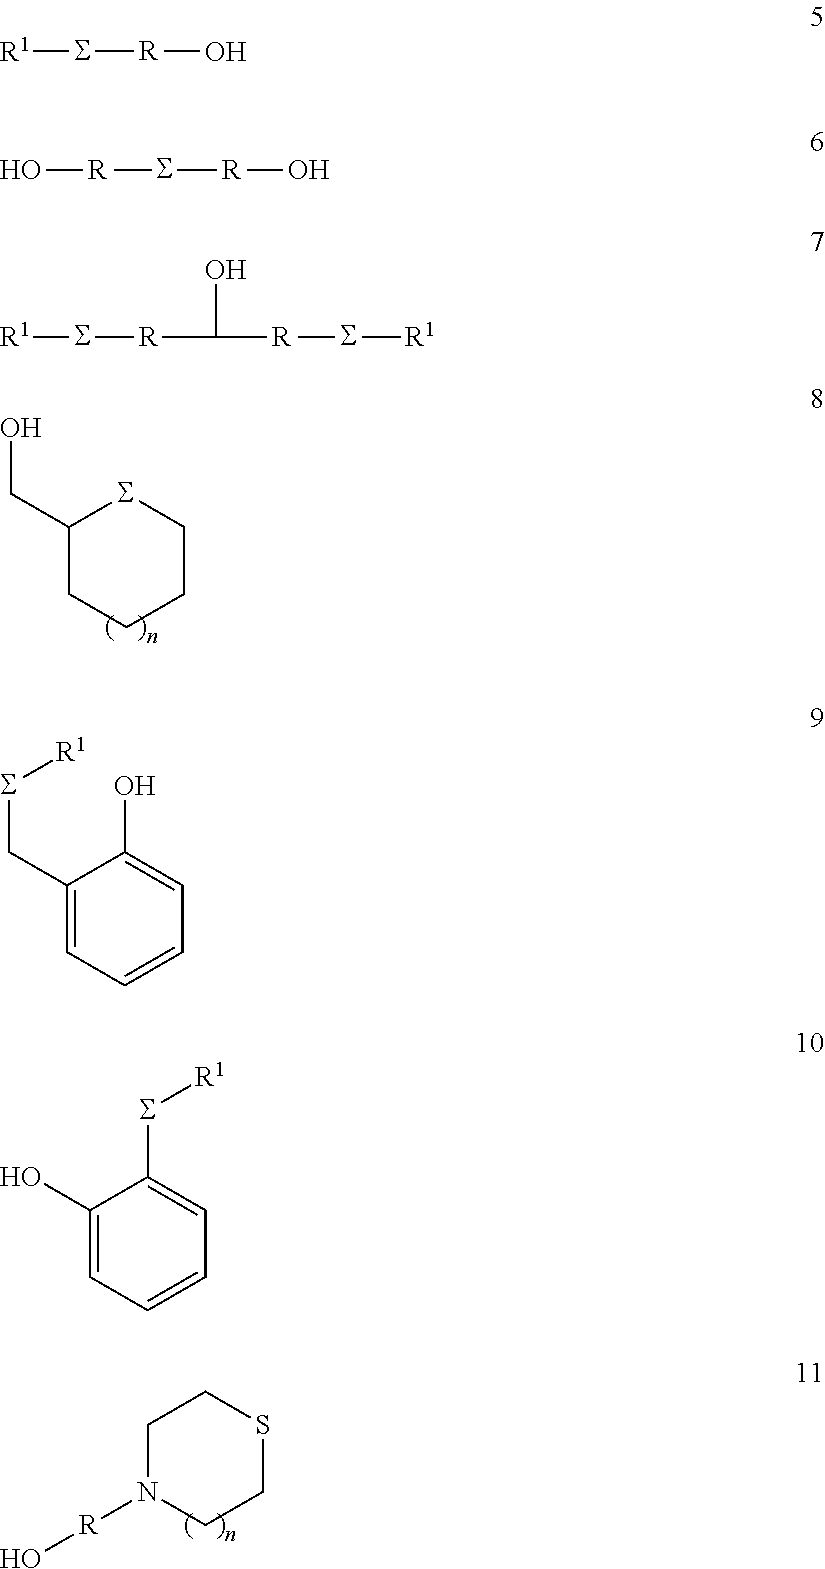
C1(CO)CCCCS1.C1N([R]O)CCSC1.[R1]S[R]O.O[R]S[R]O.[R1]S[R]C(O)[R]S[R1].C1(CS[R1])=CC=CC=C1O.C1(O)=CC=CC=C1S[R1]
